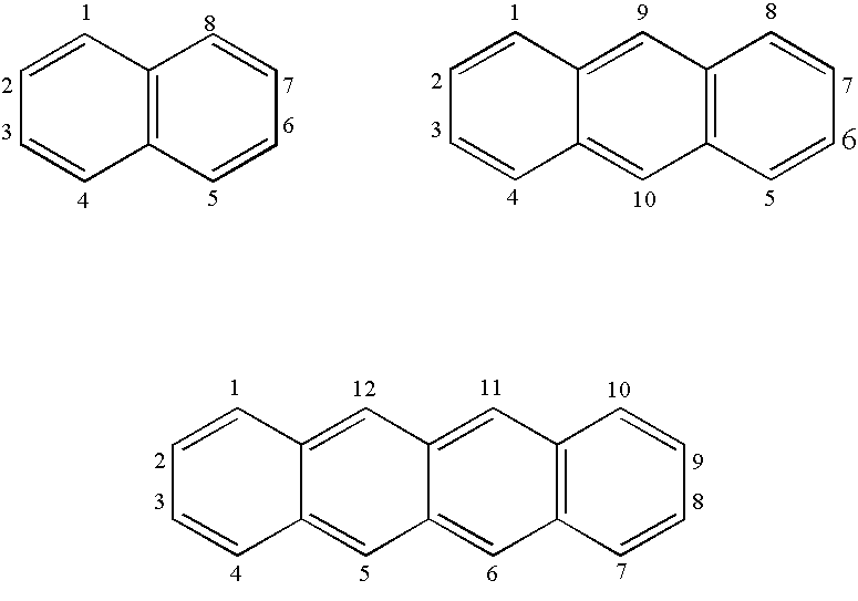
C12=C(C=CC=C1)C=C1C(=C2)C=C2C(=C1)C=CC=C2.C12=C(C=CC=C1)C=CC=C2.C12=C(C=CC=C1)C=C1C(=C2)C=CC=C1
